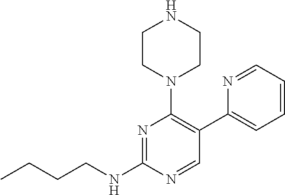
N1=C(NCCCC)N=CC(C2=CC=CC=N2)=C1N1CCNCC1
